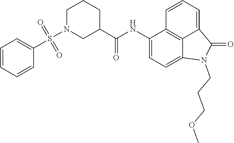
C1(NC(=O)C2CN(S(C3=CC=CC=C3)(=O)=O)CCC2)=CC=C2C3=C1C=CC=C3C(=O)N2CCCOC
